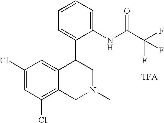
C1(Cl)=CC(Cl)=C2C(=C1)C(C1=CC=CC=C1NC(=O)C(F)(F)F)CN(C)C2
